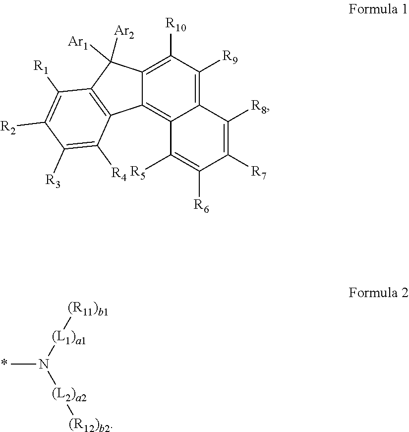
CN([(L1)a1][(R11)b1])[(L2)a2][(R12)b2].C12=C([R9])C([R10])=C3C(=C1C([R5])=C([R6])C([R7])=C2[R8])C1=C(C3([Ar2])[Ar1])C([R1])=C([R2])C([R3])=C1[R4]
